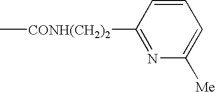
C[CONH(CH2)2]C1=NC([Me])=CC=C1
